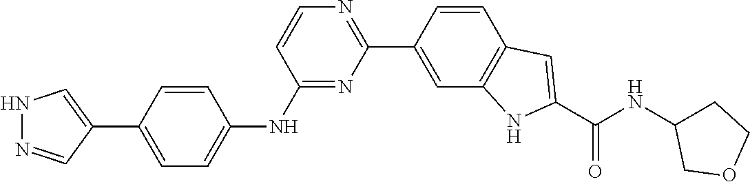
N1N=CC(C2=CC=C(NC3=NC(C4=CC5=C(C=C4)C=C(C(NC4CCOC4)=O)N5)=NC=C3)C=C2)=C1
